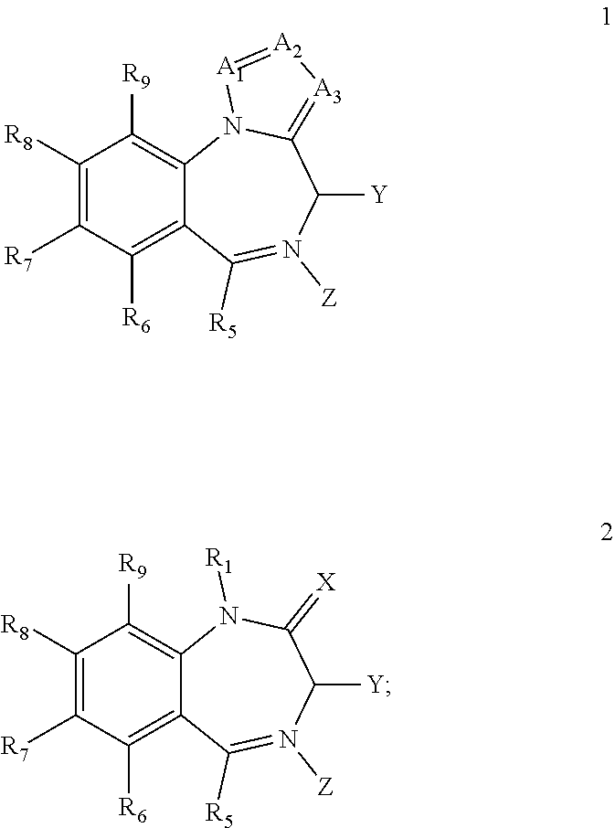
C1([R8])=C([R7])C([R6])=C2C(=C1[R9])N1C(=[A3][A2]=[A1]1)C([Y])N([Z])=C2[R5].C1([R8])=C([R7])C([R6])=C2C(=C1[R9])N([R1])C(=[X])C([Y])N([Z])=C2[R5]
